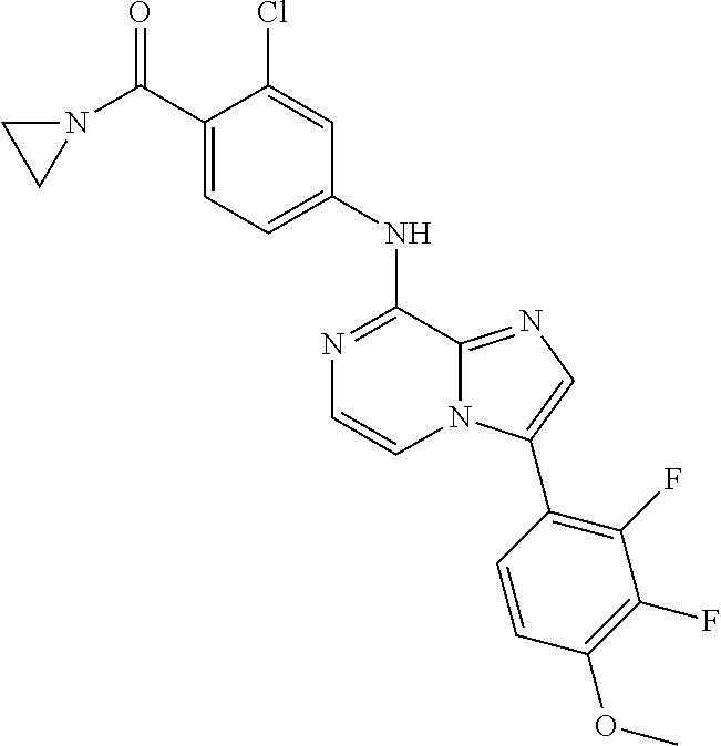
N1=C(NC2=CC=C(C(N3CC3)=O)C(Cl)=C2)C2=NC=C(C3=C(F)C(F)=C(OC)C=C3)N2C=C1
